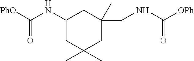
[PhO]C(NC1CC(C)(C)CC(CNC(=O)[OPh])(C)C1)=O
